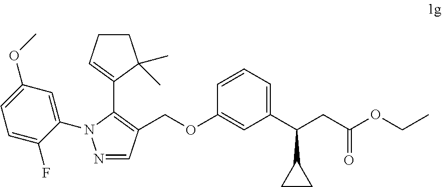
C1(C(CC(OCC)=O)C2CC2)=CC=CC(OCC2=C(C3=CCCC3(C)C)N(C3=CC(OC)=CC=C3F)N=C2)=C1
